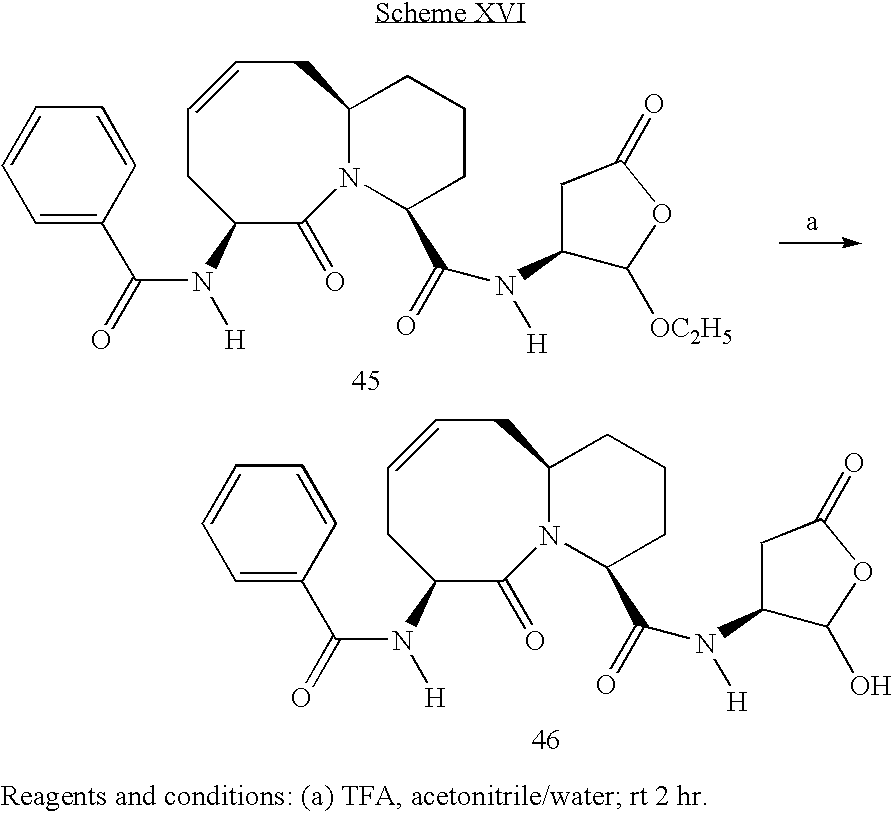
C1=CCC2N(C(=O)C(N(C(C3=CC=CC=C3)=O)[H])C1)C(C(N(C1C([OC2H5])OC(=O)C1)[H])=O)CCC2.C1=CCC2N(C(=O)C(N(C(C3=CC=CC=C3)=O)[H])C1)C(C(N(C1C(O)OC(=O)C1)[H])=O)CCC2
